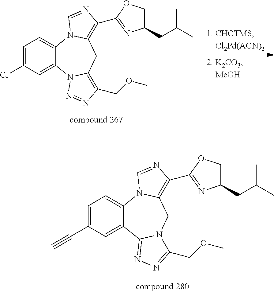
C1=C(Cl)C=C2C(=C1)N1C(=C(C3=NC(CC(C)C)CO3)N=C1)CC1=C(COC)N=NN21.C1=C(C#C)C=C2C(=C1)N1C(=C(C3=NC(CC(C)C)CO3)N=C1)CN1C2=NN=C1COC
